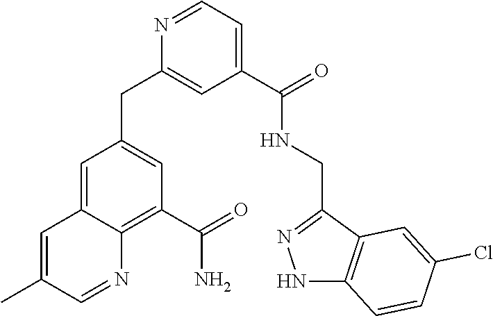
N1=CC=C(C(NCC2=NNC3=C2C=C(Cl)C=C3)=O)C=C1CC1=CC(C(N)=O)=C2C(=C1)C=C(C)C=N2
